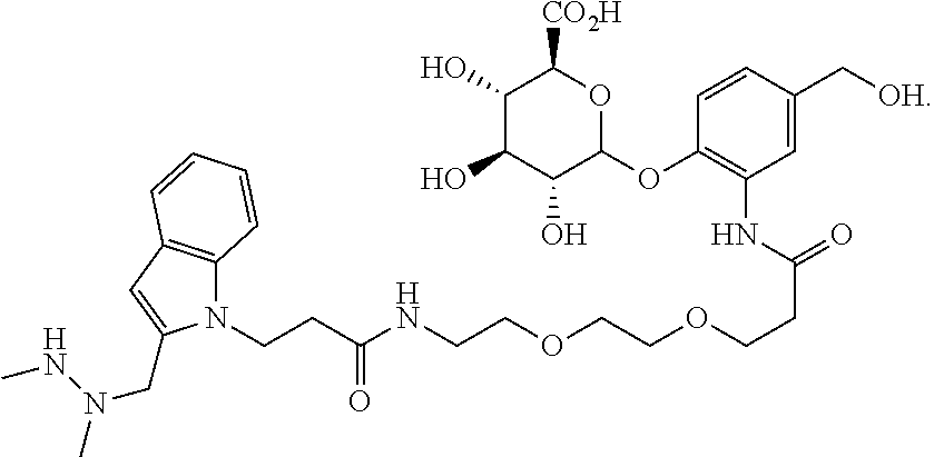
C(NCCOCCOCCC(=O)NC1=C(OC2OC([CO2H])C(O)C(O)C2O)C=CC(C[OH])=C1)(CCN1C2=C(C=C1CN(C)NC)C=CC=C2)=O
